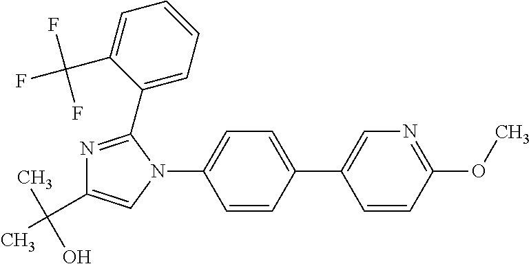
C1=CC(C2=CN=C(OC)C=C2)=CC=C1N1C(C2=CC=CC=C2C(F)(F)F)=NC(C(C)(O)C)=C1
